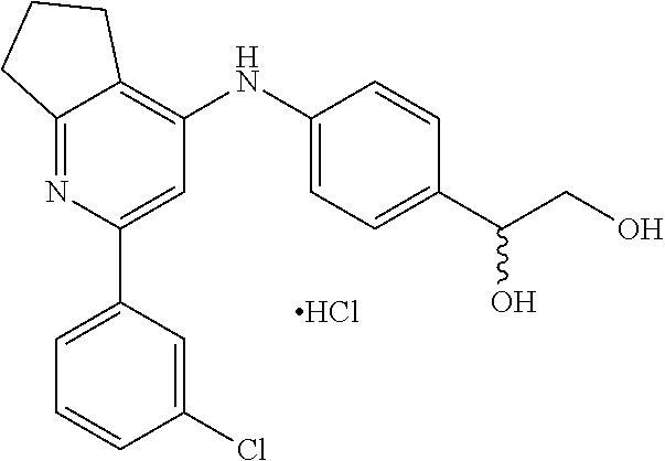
C12=NC(C3=CC=CC(Cl)=C3)=CC(NC3=CC=C(C(CO)O)C=C3)=C1CCC2.Cl
